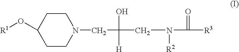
C1CN(CC(CN(C([R3])=O)[R2])(O)[H])CCC1O[R1]
